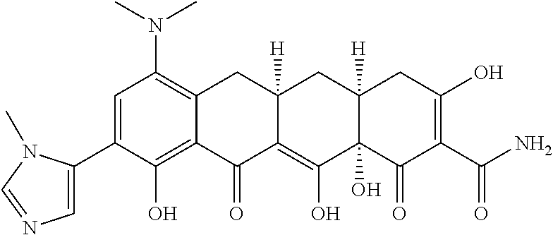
C1(C2=CC(N(C)C)=C3C(=C2O)C(=O)C2=C(O)C4(O)C([H])(CC2([H])C3)CC(O)=C(C(N)=O)C4=O)=CN=CN1C
